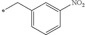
C1(CC)=CC=CC([NO2])=C1
